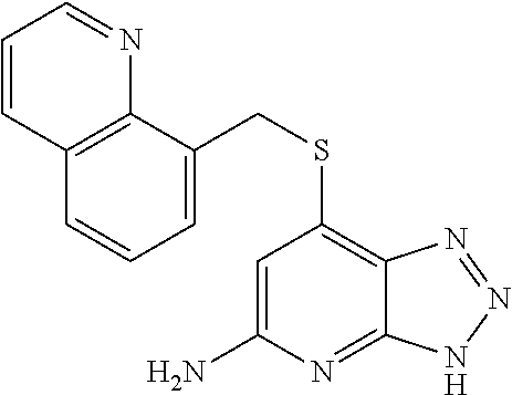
C1=CC2=C(N=C1)C(CSC1=C3C(=NC(N)=C1)NN=N3)=CC=C2
